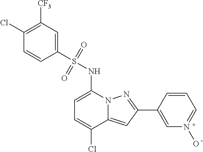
C1=C(NS(C2=CC([CF3])=C(Cl)C=C2)(=O)=O)N2C(=CC(C3=CN(O)=CC=C3)=N2)C(Cl)=C1
